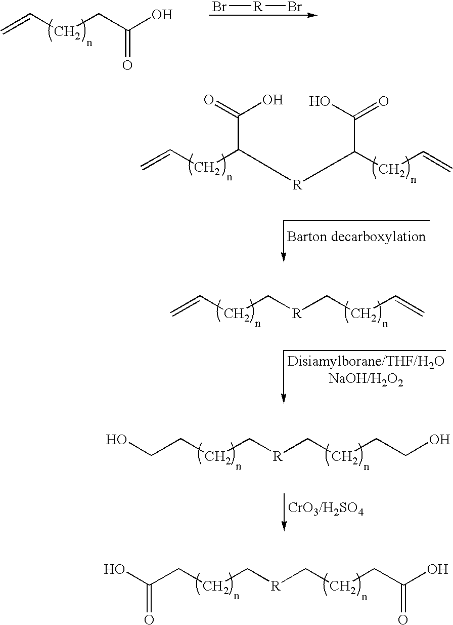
C=CCCC(O)=O.Br[R]Br.C(CCC[R]CCCCO)O.C(CCC[R]CCCC(O)=O)(O)=O.C=CCC(C(O)=O)[R]C(CC=C)C(=O)O.C=CCC[R]CCC=C
